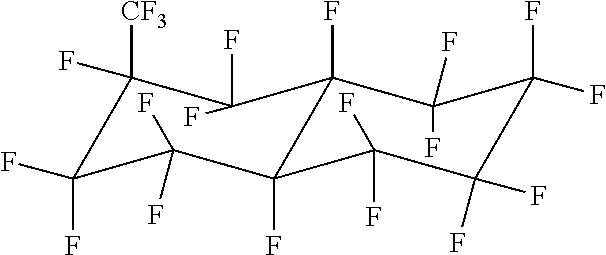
C1(F)(F)C2(F)C(F)(F)C(F)(F)C(F)(F)C(F)(F)C2(F)C(F)(F)C([CF3])(F)C1(F)F
